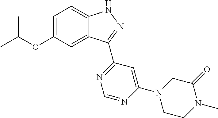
O(C1=CC=C2C(=C1)C(C1=NC=NC(N3CCN(C)C(=O)C3)=C1)=NN2)C(C)C
